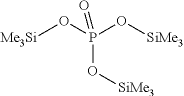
P(O[SiMe3])(O[SiMe3])(O[Me3Si])=O
